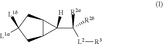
C12C(CC([L1a])([L1b])C1)C2([H])C([L2][R3])([R2b])[R2a]
